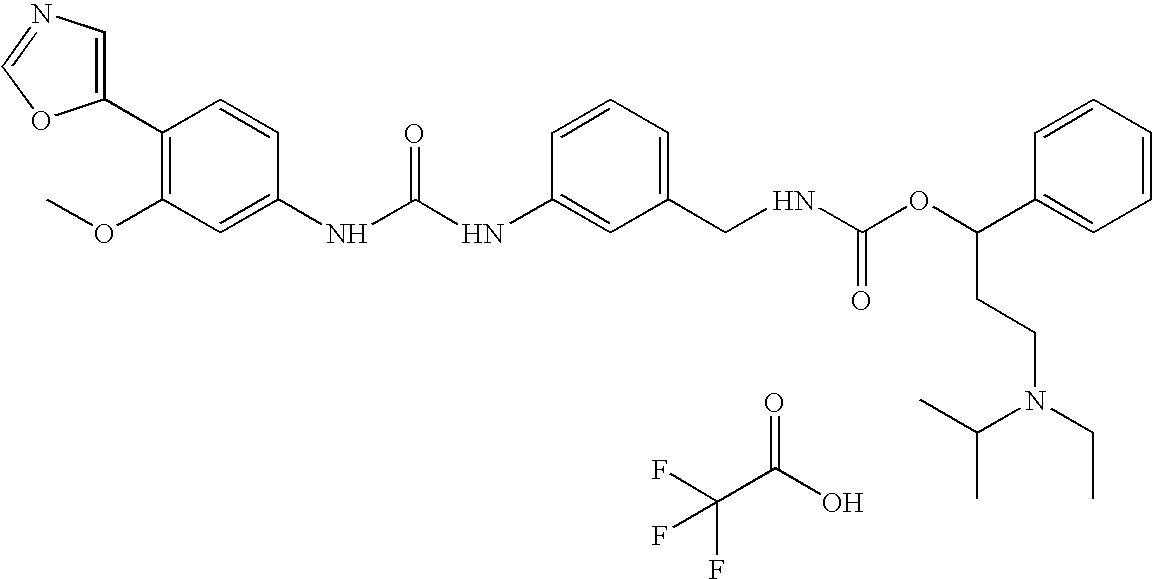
FC(C(O)=O)(F)F.C1(C2=C(OC)C=C(NC(NC3=CC(CNC(OC(C4=CC=CC=C4)CCN(CC)C(C)C)=O)=CC=C3)=O)C=C2)=CN=CO1
